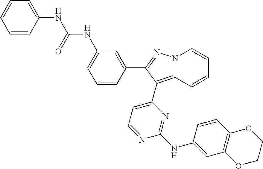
C1=CC=CC(NC(=O)NC2=CC=CC(C3=NN4C(=C3C3=CC=NC(NC5=CC6=C(C=C5)OCCO6)=N3)C=CC=C4)=C2)=C1
